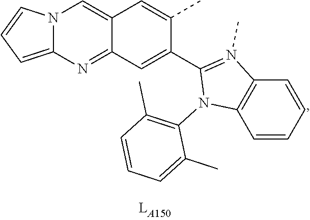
C12=NC3=CC=CN3C=C1C=C(C)C(C1=N(C)C3=C(N1C1=C(C)C=CC=C1C)C=CC=C3)=C2
